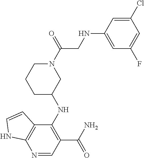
N1=CC(C(N)=O)=C(NC2CN(C(=O)CNC3=CC(F)=CC(Cl)=C3)CCC2)C2=C1NC=C2
